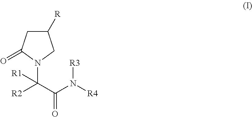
C1([R])CC(=O)N(C([R2])([R1])C(=O)N([R4])[R3])C1
